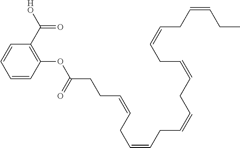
C1=CC=CC(C([HO])=O)=C1OC(CCC=CCC=CCC=CCC=CCC=CCC=CCC)=O
